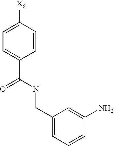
C1=C([X6])C=CC(C(NCC2=CC=CC(N)=C2)=O)=C1
